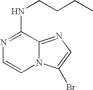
N1=C(NCCCC)C2=NC=C(Br)N2C=C1
